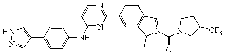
N1=C(C2=CC3=C(C=C2)C=N(C(N2CC([CF3])CC2)=O)C3C)N=C(NC2=CC=C(C3=CNN=C3)C=C2)C=C1
